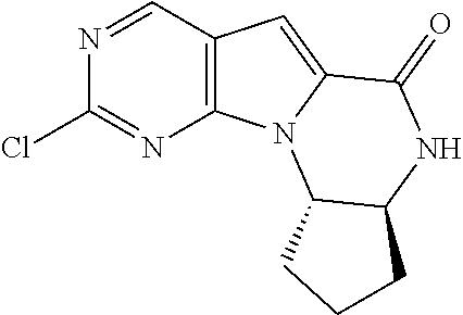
C12=C(C=NC(Cl)=N1)C=C1N2C2C(NC1=O)CCC2
